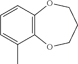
C1=CC=C(C)C2=C1OCCCO2
